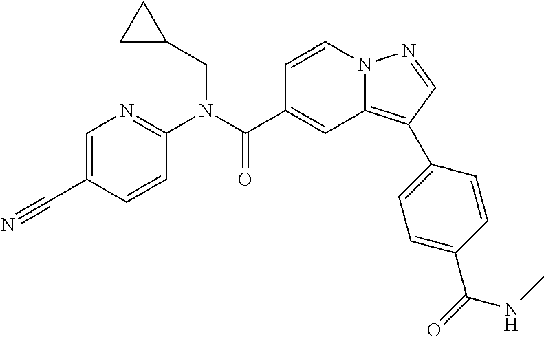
C1=CN2C(=C(C3=CC=C(C(=O)NC)C=C3)C=N2)C=C1C(N(C1=NC=C(C#N)C=C1)CC1CC1)=O
